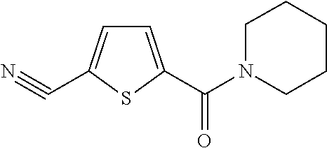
C(C1=CC=C(C(N2CCCCC2)=O)S1)#N
